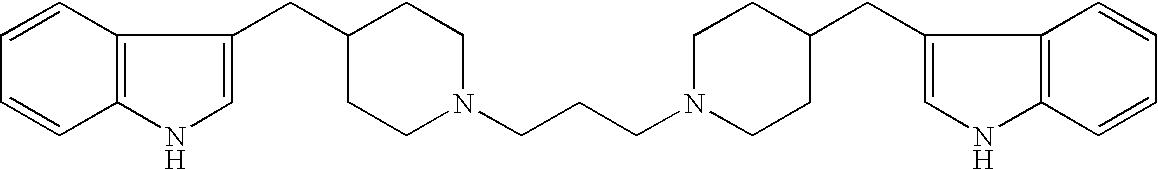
C1=CC2=C(C=C1)NC=C2CC1CCN(CCCN2CCC(CC3=CNC4=C3C=CC=C4)CC2)CC1
